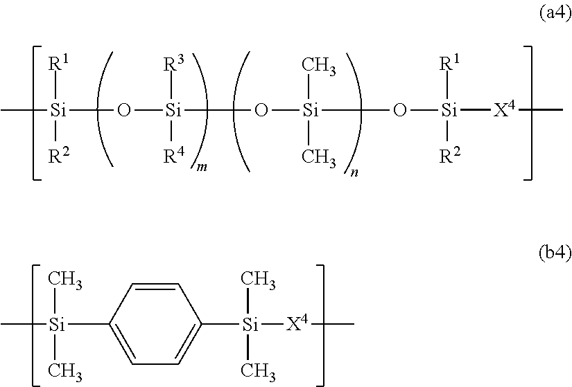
C[Si]([R1])([R2])O[Si](O[Si](C)(C)(C)O[Si]([X4]C)([R1])[R2])([R4])[R3].C1=CC([Si](C)(C)C)=CC=C1[Si]([X4]C)(C)C
